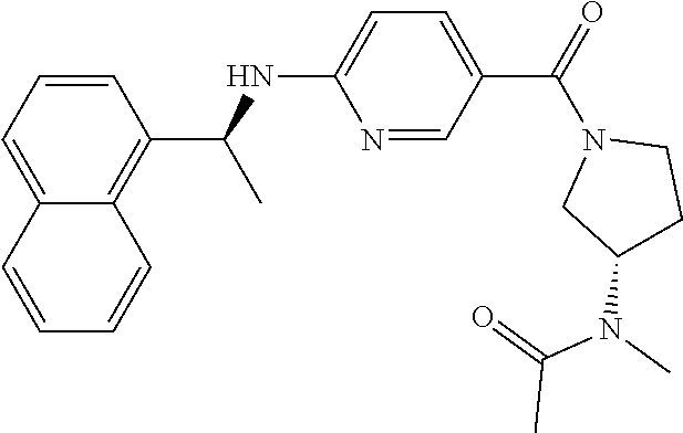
N1=CC(C(=O)N2CC(N(C)C(=O)C)CC2)=CC=C1NC(C1=C2C(=CC=C1)C=CC=C2)C
